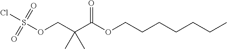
O(C(C(COS(Cl)(=O)=O)(C)C)=O)CCCCCCC
